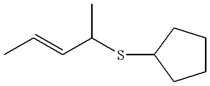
CC(C=CC)SC1CCCC1
